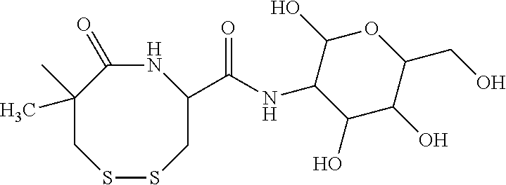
N1C(=O)C(C)(C)CSSCC1C(=O)NC1C(O)C(O)C(CO)OC1O
